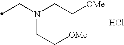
C(N(CC[OMe])CC[OMe])C.Cl
